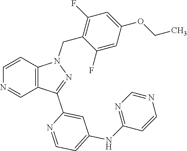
N1=CC2=C(C=C1)N(CC1=C(F)C=C(OCC)C=C1F)N=C2C1=CC(NC2=NC=NC=C2)=CC=N1
